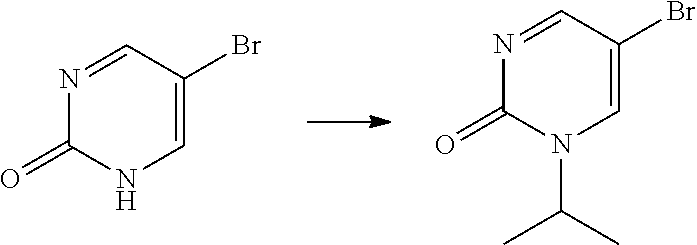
C1(Br)=CNC(=O)N=C1.CC(C)N1C(=O)N=CC(Br)=C1
